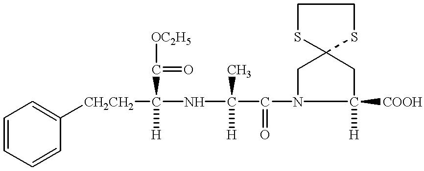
C(N1C([COOH])([H])CC2(C1)SCCS2)(=O)C(NC([CH2CH2]C1=CC=CC=C1)(C([OC2H5])=O)[H])([H])C
